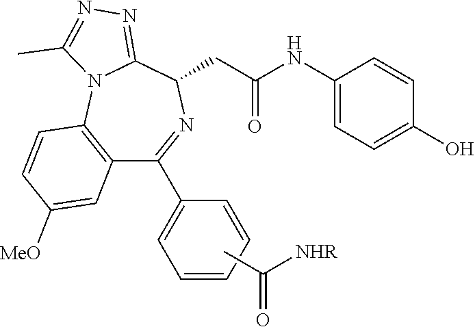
CC(=O)[NHR].C1(NC(CC2N=C(C3=CC=CC=C3)C3=C(N4C2=NN=C4C)C=CC([MeO])=C3)=O)=CC=C(O)C=C1
